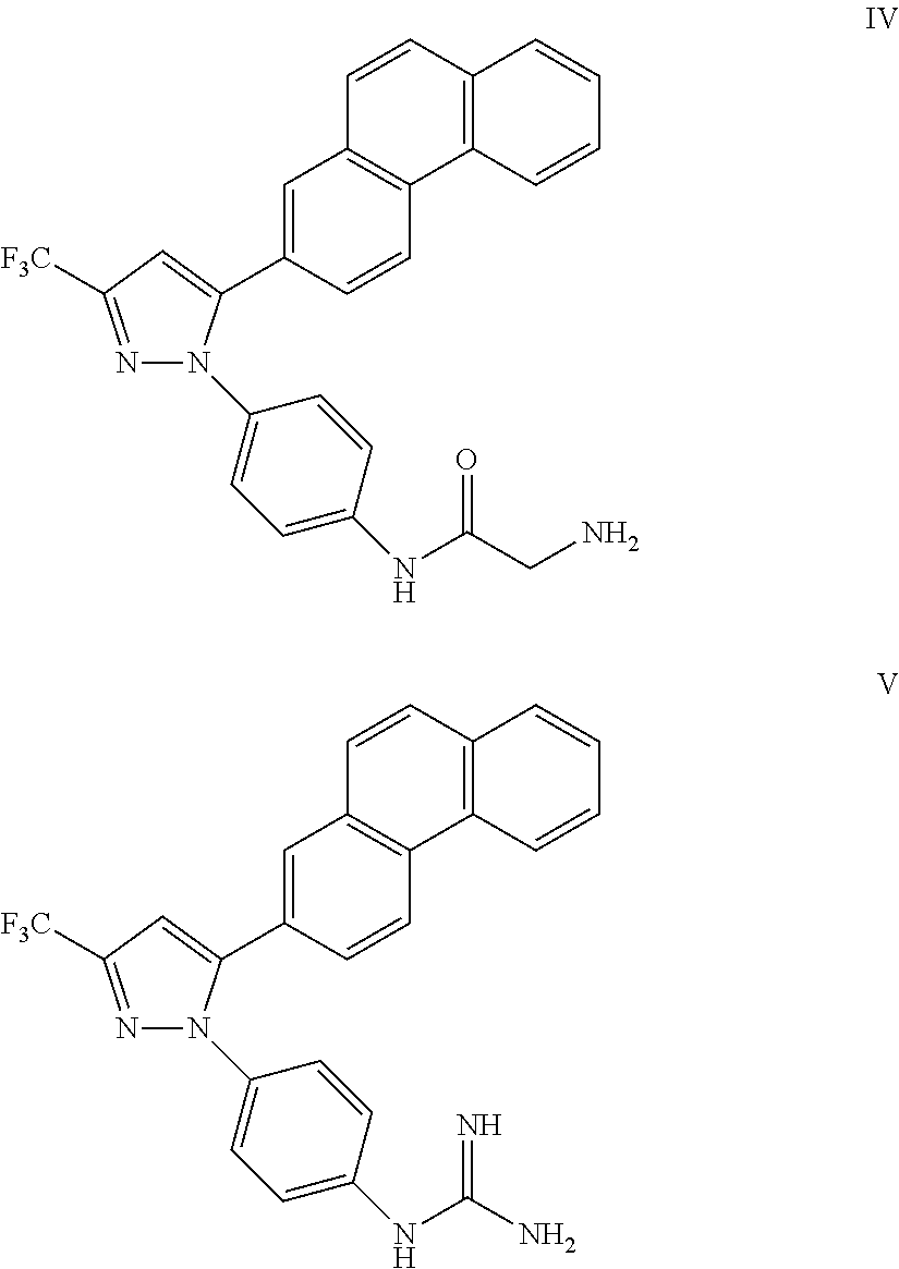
C12=C(C=CC=C1)C1=C(C=C2)C=C(C2=CC([F3C])=NN2C2=CC=C(NC(CN)=O)C=C2)C=C1.C12=C(C=CC=C1)C1=C(C=C2)C=C(C2=CC([F3C])=NN2C2=CC=C(NC(N)=N)C=C2)C=C1
